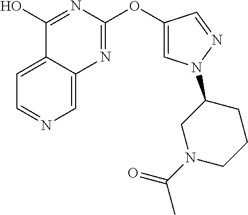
C1=C2C(=CN=C1)N=C(OC1=CN(C3CN(C(=O)C)CCC3)N=C1)N=C2O
